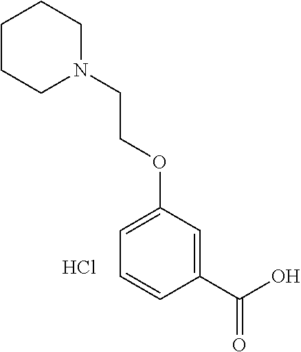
C1CCN(CCOC2=CC=CC(C(O)=O)=C2)CC1.Cl
